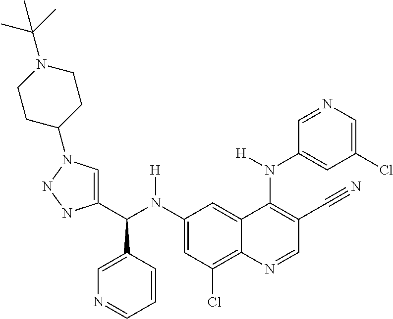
C1(N(C(C2=CN(C3CCN(C(C)(C)C)CC3)NN2)C2=CN=CC=C2)[H])=CC(Cl)=C2C(=C1)C(N(C1=CC(Cl)=CN=C1)[H])=C(C#N)C=N2
